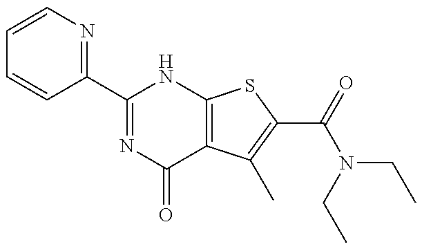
C1=CN=C(C2=NC(=O)C3=C(N2)SC(C(N(CC)CC)=O)=C3C)C=C1
